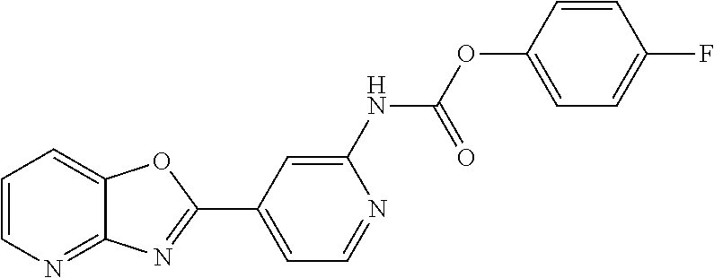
C1=CN=C2C(=C1)OC(C1=CC=NC(NC(OC3=CC=C(F)C=C3)=O)=C1)=N2
